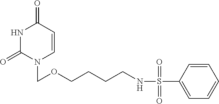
N1C(=O)N(COCCCCNS(C2=CC=CC=C2)(=O)=O)C=CC1=O
